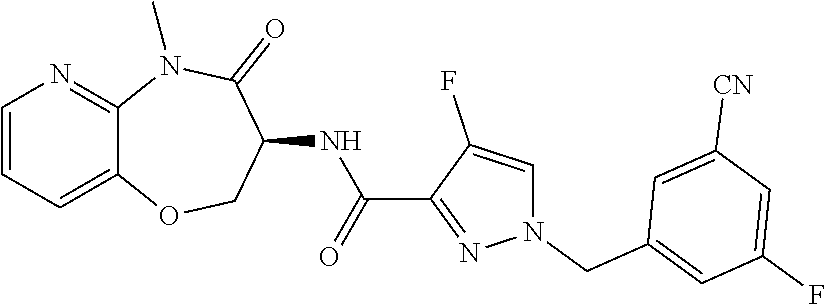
C12=CC=CN=C1N(C)C(=O)C(NC(C1=NN(CC3=CC(F)=CC([CN])=C3)C=C1F)=O)CO2
